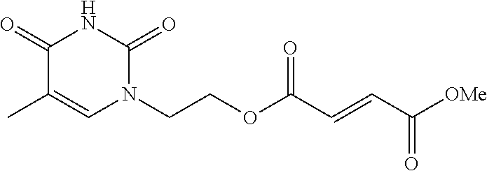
[OMe]C(C=CC(OCCN1C(=O)NC(=O)C(C)=C1)=O)=O
